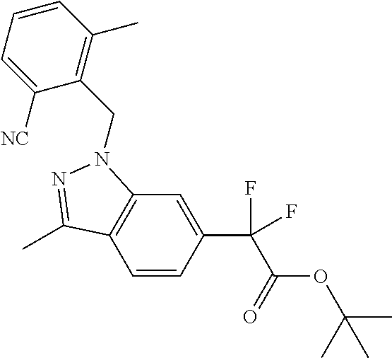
C1=CC(C(C(=O)OC(C)(C)C)(F)F)=CC2=C1C(C)=NN2CC1=C(C)C=CC=C1[NC]
